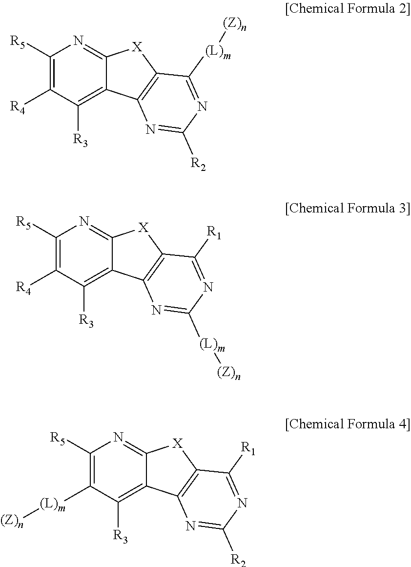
C1([R5])=C([R4])C([R3])=C2C(=N1)[X]C1=C2N=C([R2])N=C1[(L)m][(Z)n].C1([R5])=C([R4])C([R3])=C2C(=N1)[X]C1=C2N=C([(L)m][(Z)n])N=C1[R1].C1([R5])=C([(L)m][(Z)n])C([R3])=C2C(=N1)[X]C1=C2N=C([R2])N=C1[R1]
